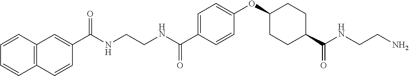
C1(C(NCCNC(C2=CC=C(OC3CCC(C(NCCN)=O)CC3)C=C2)=O)=O)=CC2=C(C=C1)C=CC=C2
